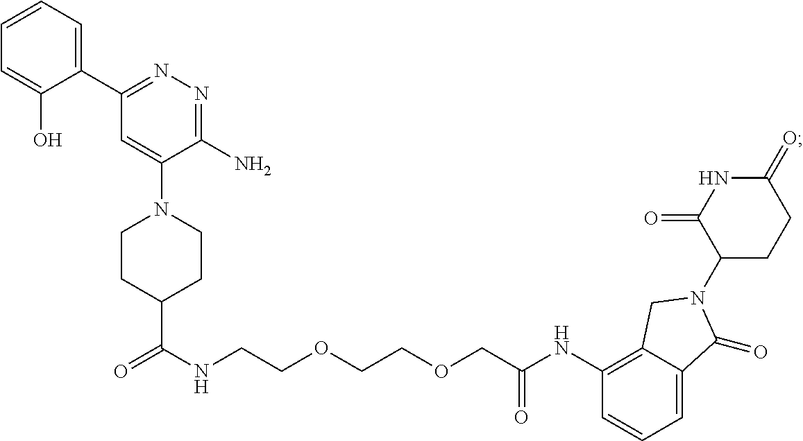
C(NCCOCCOCC(NC1=C2C(=CC=C1)C(=O)N(C1CCC(=O)NC1=O)C2)=O)(C1CCN(C2=CC(C3=CC=CC=C3O)=NN=C2N)CC1)=O
